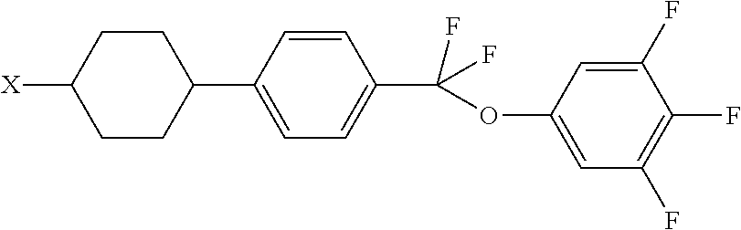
[X]C1CCC(C2=CC=C(C(OC3=CC(F)=C(F)C(F)=C3)(F)F)C=C2)CC1
